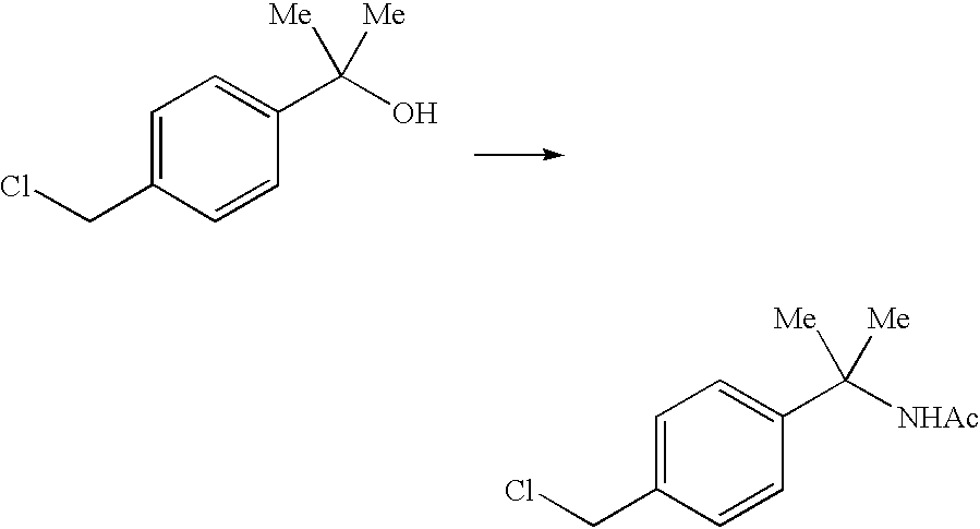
C1=C(CCl)C=CC(C([NHAc])([Me])[Me])=C1.C1=C(CCl)C=CC(C(O)([Me])[Me])=C1
